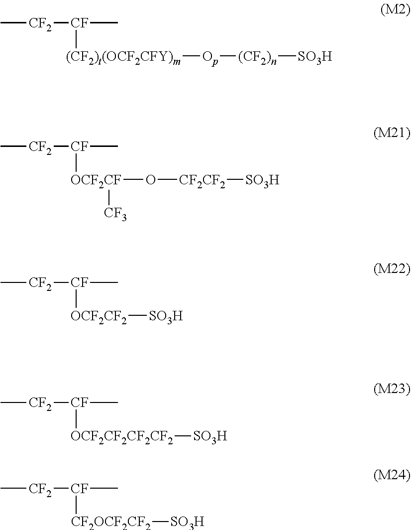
C[CF2][CF](C)[(CF2)t(OCF2CFY)m][Op][(CF2)n][SO3H].C[CF2][CF](C)[OCF2CF]([CF3])O[CF2CF2][SO3H].C[CF2][CF](C)[OCF2CF2][SO3H].C[CF2][CF](C)[OCF2CF2CF2CF2][SO3H].C[CF2][CF](C)[CF2OCF2CF2][SO3H]
